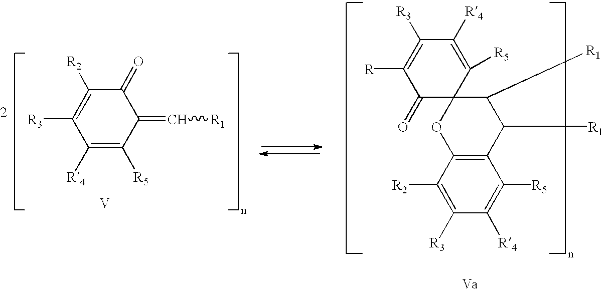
C1([R5])=C([R4])C([R3])=C([R2])C(=O)C1=C[R1].C1(=O)C2(C([R5])=C([R4])C([R3])=C1[R])OC1=C(C([R1])C2[R1])C([R5])=C([R4])C([R3])=C1[R2].[V]
